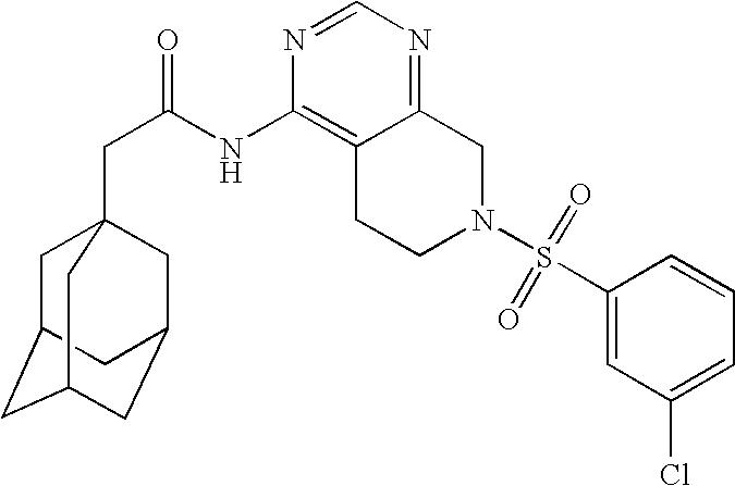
C1C2CC3CC(CC1(CC(=O)NC1=C4C(=NC=N1)CN(S(C1=CC(Cl)=CC=C1)(=O)=O)CC4)C3)C2
